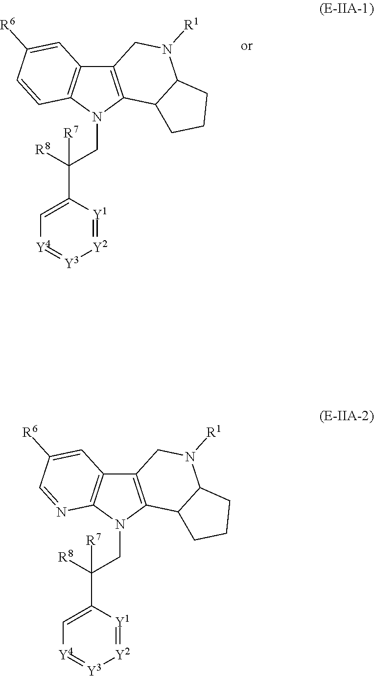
C12=C(N(CC([R8])([R7])C3=C[Y4]=[Y3][Y2]=[Y1]3)C3=C1C=C([R6])C=N3)C1C(N([R1])C2)CCC1.C12=C(N(CC([R8])([R7])C3=C[Y4]=[Y3][Y2]=[Y1]3)C3=C1C=C([R6])C=C3)C1C(N([R1])C2)CCC1
